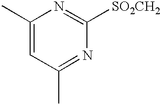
C1(C)=CC(C)=NC([SO2CH2])=N1
